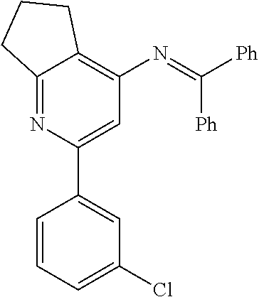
C1=C(C2=CC(Cl)=CC=C2)N=C2C(=C1N=C([Ph])[Ph])CCC2
